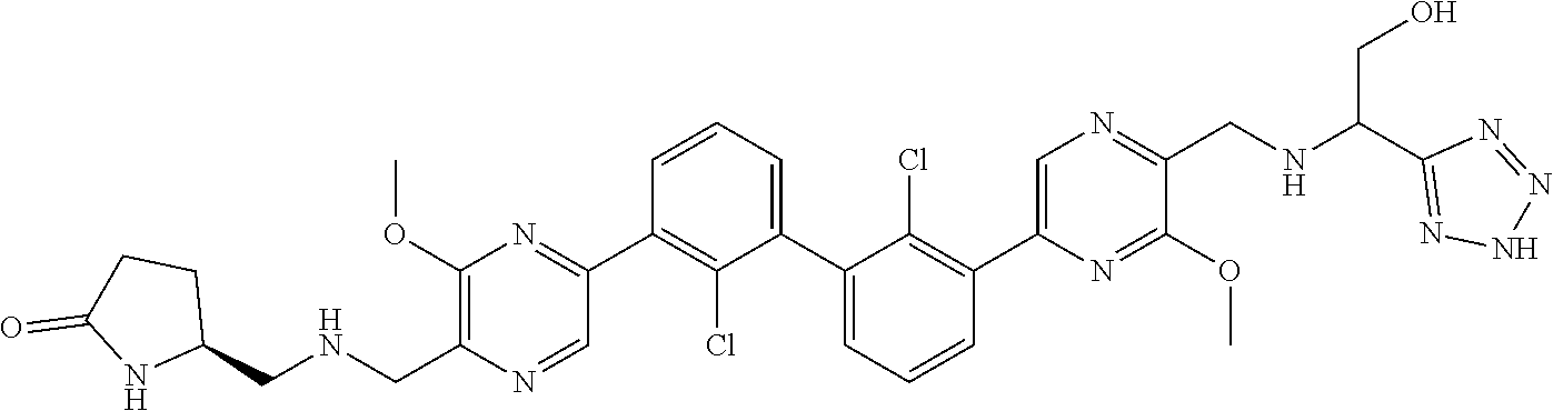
C1(OC)=C(CNCC2CCC(=O)N2)N=CC(C2=C(Cl)C(C3=CC=CC(C4=CN=C(CNC(C5=NNN=N5)CO)C(OC)=N4)=C3Cl)=CC=C2)=N1
